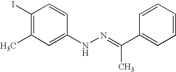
C1(I)=C(C)C=C(NN=C(C2=CC=CC=C2)C)C=C1
